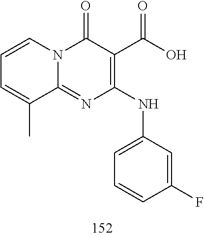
C1=CC=C(C)C2=NC(NC3=CC=CC(F)=C3)=C(C(O)=O)C(=O)N12
